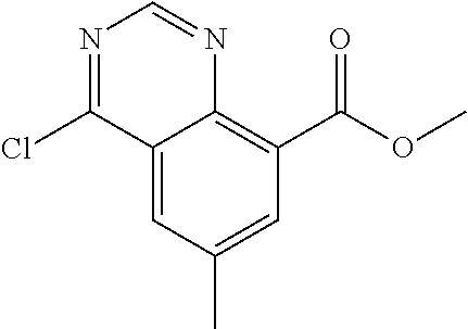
C12=CC(C)=CC(C(OC)=O)=C1N=CN=C2Cl
